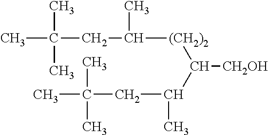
C(CC([(CH2)2]C(C(CC(C)(C)C)C)[CH2OH])C)(C)(C)C
